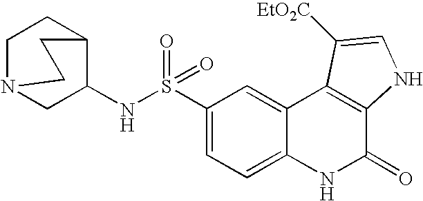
S(C1=CC=C2C(=C1)C1=C(C(=O)N2)NC=C1[EtO2C])(=O)(=O)NC1C2CCN(C1)CC2
